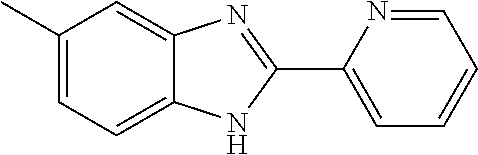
C1(C)=CC=C2C(=C1)N=C(C1=CC=CC=N1)N2
